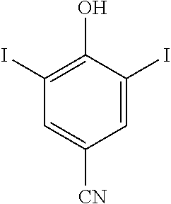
C1=C([CN])C=C(I)C(O)=C1I
